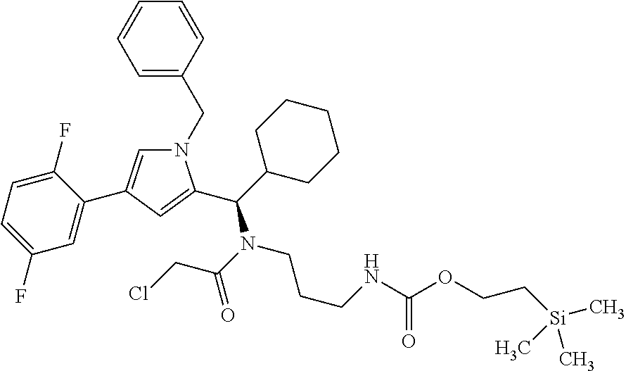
N1(CC2=CC=CC=C2)C=C(C2=CC(F)=CC=C2F)C=C1C(C1CCCCC1)N(CCCNC(=O)OCC[Si](C)(C)C)C(=O)CCl
